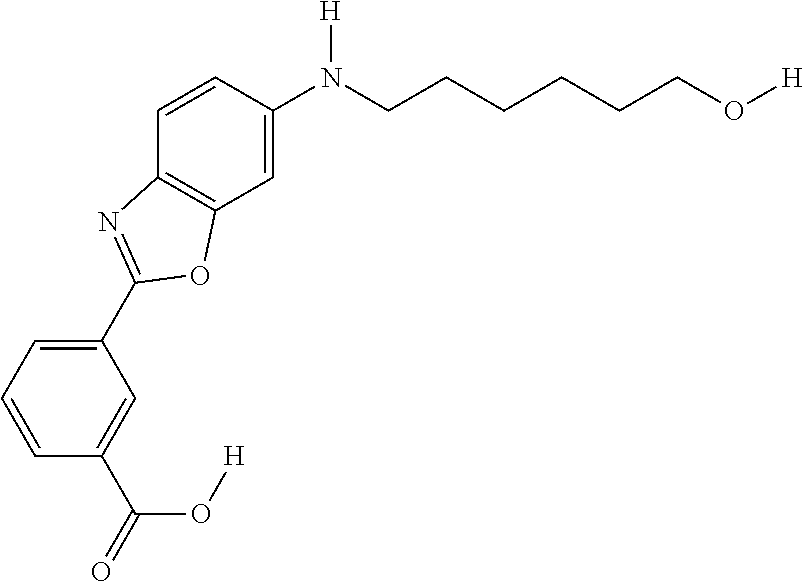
C1=C(C(O[H])=O)C=CC=C1C1=NC2=C(C=C(N([H])CCCCCCO[H])C=C2)O1
